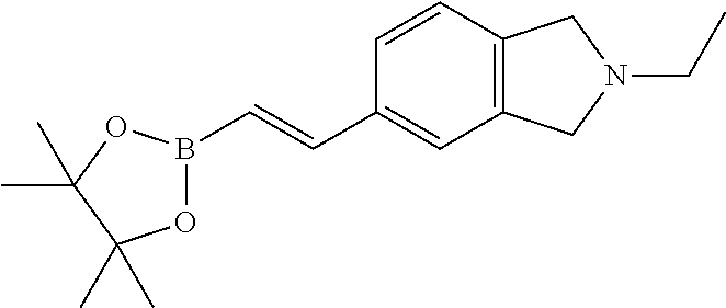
B1(C=CC2=CC3=C(C=C2)CN(CC)C3)OC(C)(C)C(C)(C)O1
